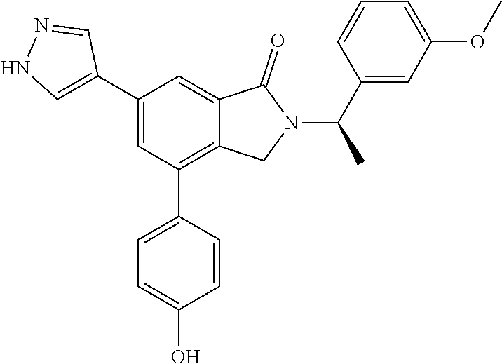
C1(C2=CNN=C2)=CC(C2=CC=C(O)C=C2)=C2C(=C1)C(=O)N(C(C1=CC(OC)=CC=C1)C)C2
